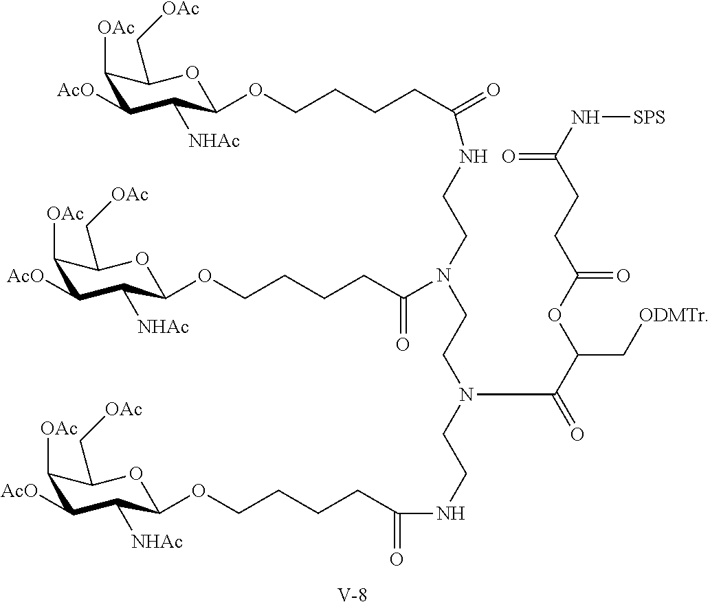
C1([OAc])C([AcO])C([NHAc])C(OCCCCC(=O)NCCN(CCN(C(=O)C(C[ODMTr])OC(CCC(N[SPS])=O)=O)CCNC(=O)CCCCOC2C([NHAc])C([AcO])C([OAc])C(C[OAc])O2)C(=O)CCCCOC2C([NHAc])C([AcO])C([OAc])C(C[OAc])O2)OC1C[OAc].[V]
